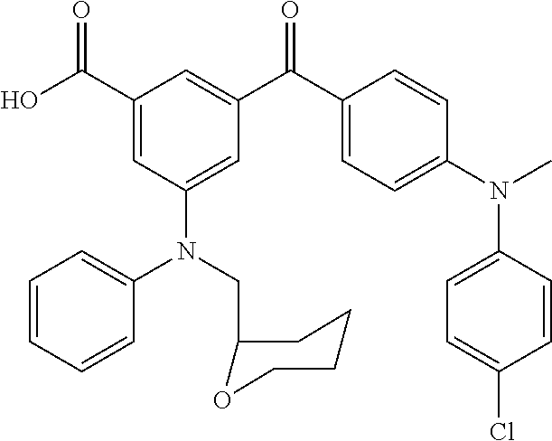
C1(C(O)=O)=CC(N(C2=CC=CC=C2)CC2OCCCC2)=CC(C(C2=CC=C(N(C)C3=CC=C(Cl)C=C3)C=C2)=O)=C1
